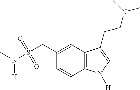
N(S(CC1=CC2=C(C=C1)N([H])C=C2CCN(C)C)(=O)=O)(C)[H]
